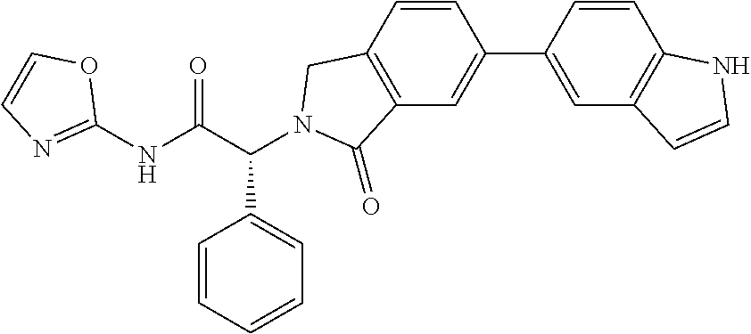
C1(NC(C(C2=CC=CC=C2)N2CC3=C(C=C(C4=CC5=C(C=C4)NC=C5)C=C3)C2=O)=O)=NC=CO1
